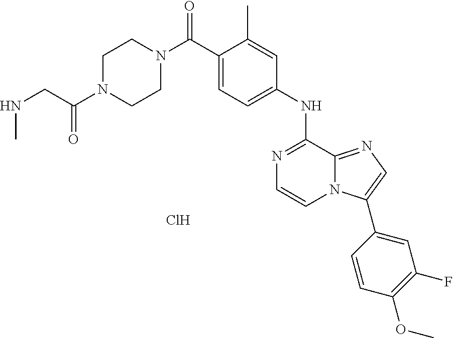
N1=C(NC2=CC=C(C(N3CCN(C(CNC)=O)CC3)=O)C(C)=C2)C2=NC=C(C3=CC(F)=C(OC)C=C3)N2C=C1.Cl
